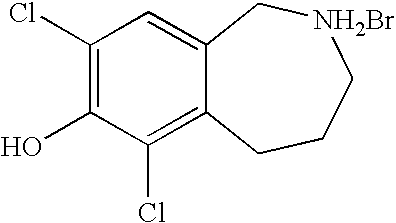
C1(Cl)=C(O)C(Cl)=C2C(=C1)C[NH2Br]CCC2
